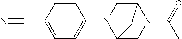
C1=C(C#N)C=CC(N2C3CN(C(=O)C)C(C2)C3)=C1
